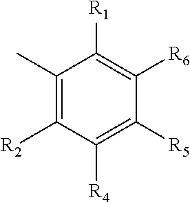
C1(C)=C([R2])C([R4])=C([R5])C([R6])=C1[R1]
